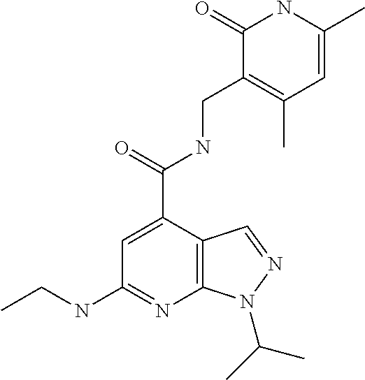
C12=C(C(C(=O)NCC3=C(C)C=C(C)NC3=O)=CC(NCC)=N1)C=NN2C(C)C
